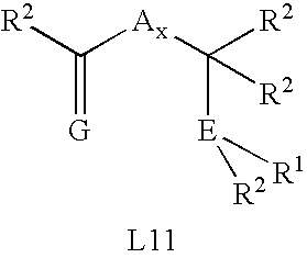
C(=[G])([Ax]C([E]([R1])[R2])([R2])[R2])[R2]
